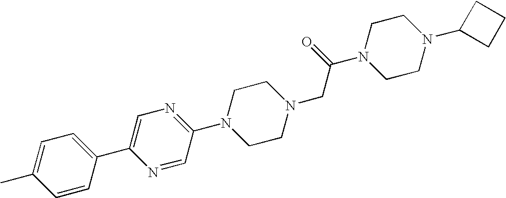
N1=C(N2CCN(CC(N3CCN(C4CCC4)CC3)=O)CC2)C=NC(C2=CC=C(C)C=C2)=C1
